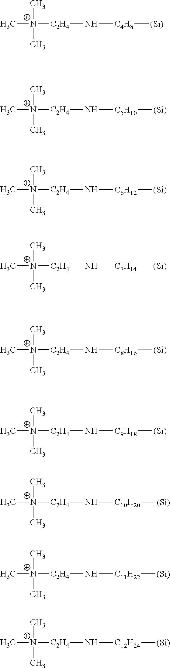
C[N+]([C2H4]N[C4H8][(Si)])(C)C.C[N+]([C2H4]N[C5H10][(Si)])(C)C.C[N+]([C2H4]N[C6H12][(Si)])(C)C.C[N+]([C2H4]N[C7H14][(Si)])(C)C.C[N+]([C2H4]N[C8H16][(Si)])(C)C.C[N+]([C2H4]N[C9H18][(Si)])(C)C.C[N+]([C2H4]N[C10H20][(Si)])(C)C.C[N+]([C2H4]N[C11H22][(Si)])(C)C.C[N+]([C2H4]N[C12H24][(Si)])(C)C
